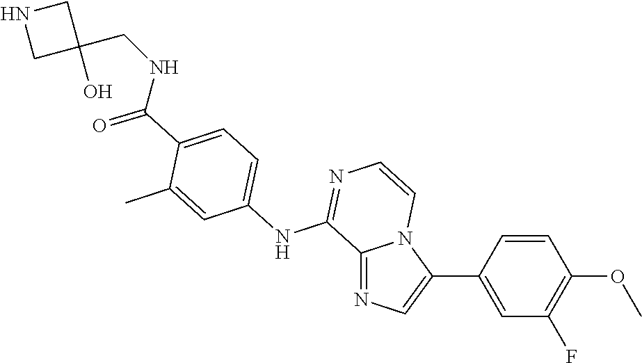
C12=NC=C(C3=CC(F)=C(OC)C=C3)N1C=CN=C2NC1=CC=C(C(NCC2(O)CNC2)=O)C(C)=C1
